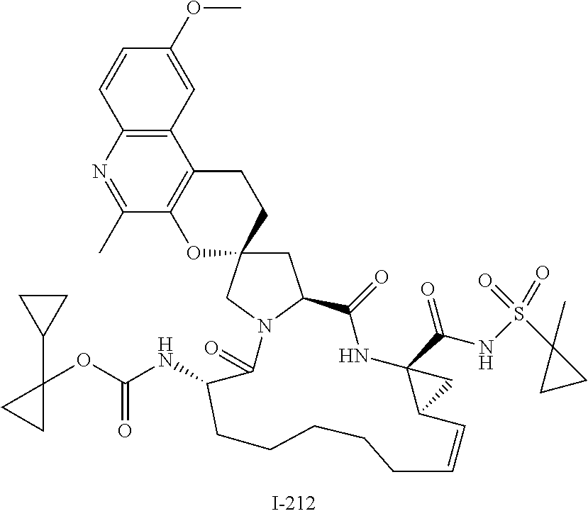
C1=CC2=C(C=C1OC)C1=C(C(C)=N2)OC2(CC1)CC1N(C2)C(=O)C(NC(=O)OC2(C3CC3)CC2)CCCCCC=CC2C(C(NS(C3(C)CC3)(=O)=O)=O)(NC1=O)C2
